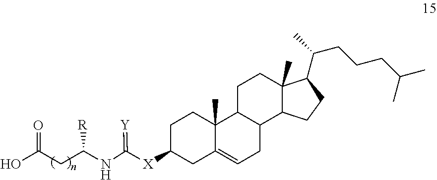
C1C([X]C(NC(CC(O)=O)[R])=[Y])CC2=CCC3C(C2(C)C1)CCC1(C)C3CCC1C(C)CCCC(C)C
